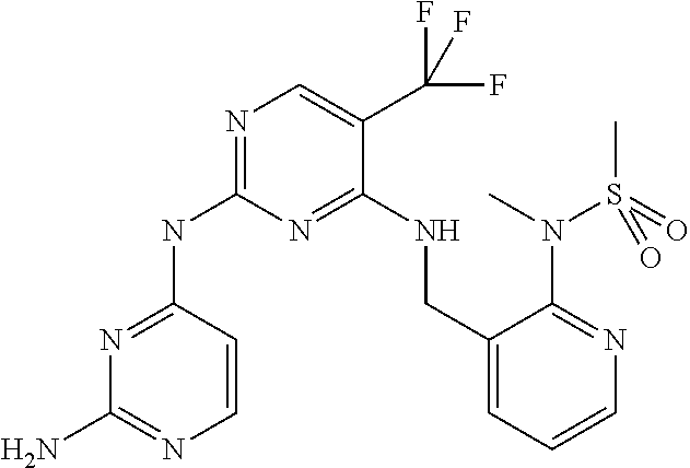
N(C1=NC=C(C(F)(F)F)C(NCC2=CC=CN=C2N(S(=O)(C)=O)C)=N1)C1=NC(N)=NC=C1
